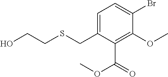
C1=C(CSCCO)C(C(OC)=O)=C(OC)C(Br)=C1
